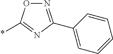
N1=C(C2=CC=CC=C2)N=C(*)O1
